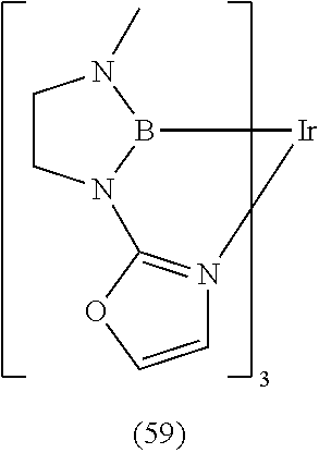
C1CN2B(N1C)[Ir]N1=C2OC=C1
